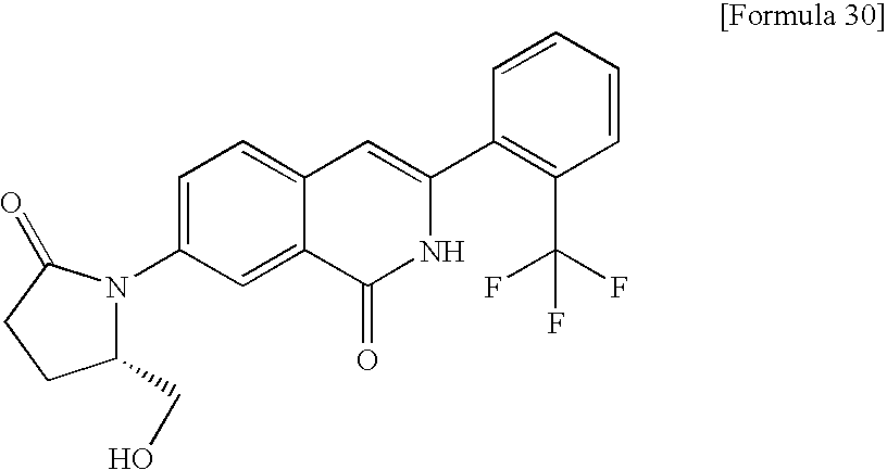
C1=C(N2C(CO)CCC2=O)C=C2C(=C1)C=C(C1=C(C(F)(F)F)C=CC=C1)NC2=O
